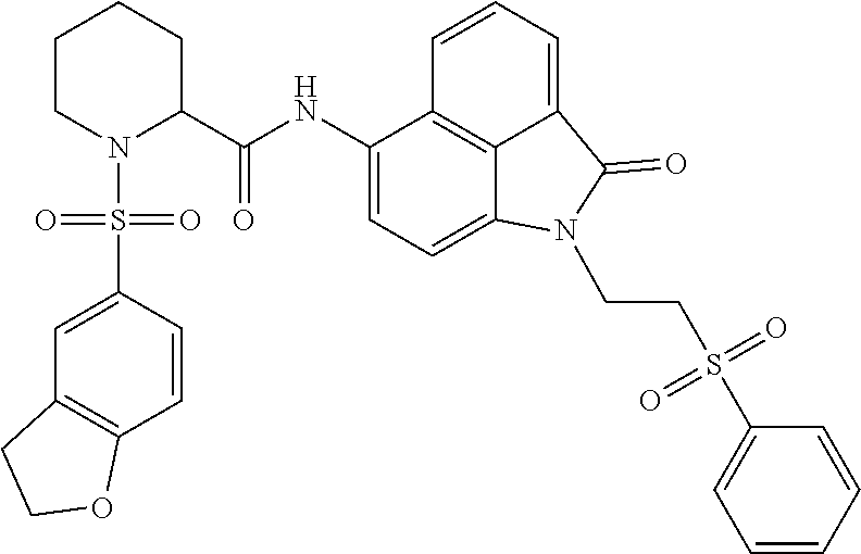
C1(NC(C2CCCCN2S(C2=CC3=C(C=C2)OCC3)(=O)=O)=O)=CC=C2C3=C1C=CC=C3C(=O)N2CCS(C1=CC=CC=C1)(=O)=O
